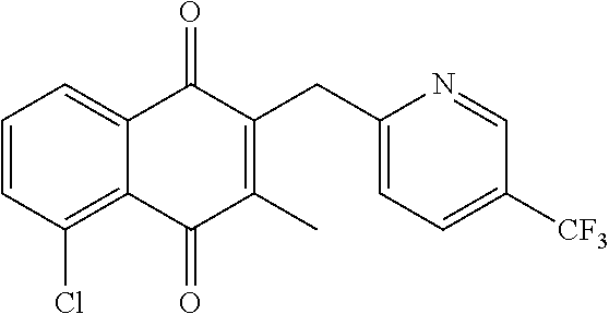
C1=CC(Cl)=C2C(=C1)C(=O)C(CC1=CC=C([CF3])C=N1)=C(C)C2=O
